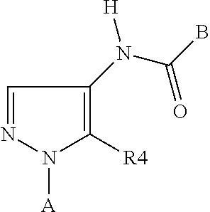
C1=NN([A])C([R4])=C1N(C(B)=O)[H]
